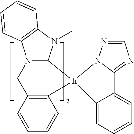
C1=NN2C(=N1)C1=CC=CC=C1[Ir]21C2=C(C=CC=C2)CN2C1N(C)C1=C2C=CC=C1
